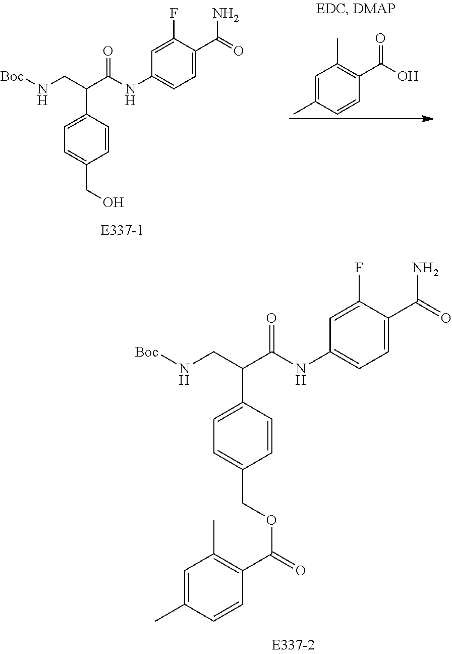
N(CC(C(NC1=CC=C(C(=O)N)C(F)=C1)=O)C1=CC=C(COC(=O)C2=C(C)C=C(C)C=C2)C=C1)[Boc].C1=C(C)C=CC(C(O)=O)=C1C.N(CC(C(NC1=CC=C(C(=O)N)C(F)=C1)=O)C1=CC=C(CO)C=C1)[Boc]
